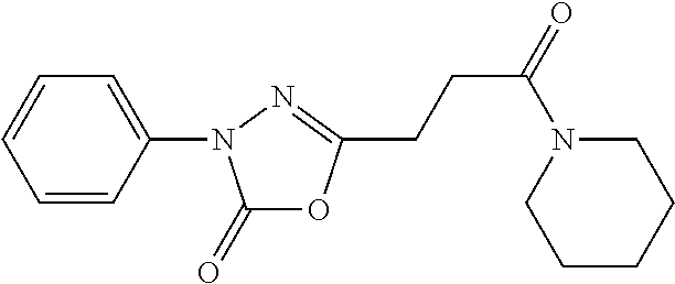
C1=CC(N2C(=O)OC(CCC(=O)N3CCCCC3)=N2)=CC=C1
